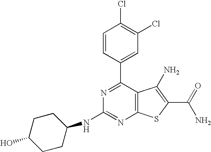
C1=CC(C2=NC(NC3CCC(O)CC3)=NC3=C2C(N)=C(C(N)=O)S3)=CC(Cl)=C1Cl
